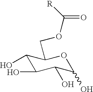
C1(O)C(O)C(O)C(O)OC1COC(=O)[R]
